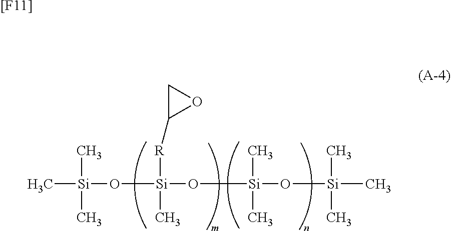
C[Si](C)(C)O[Si](O[Si](C)(C)O[Si](C)(C)C)(C)[R]C1OC1.[[F11]]
